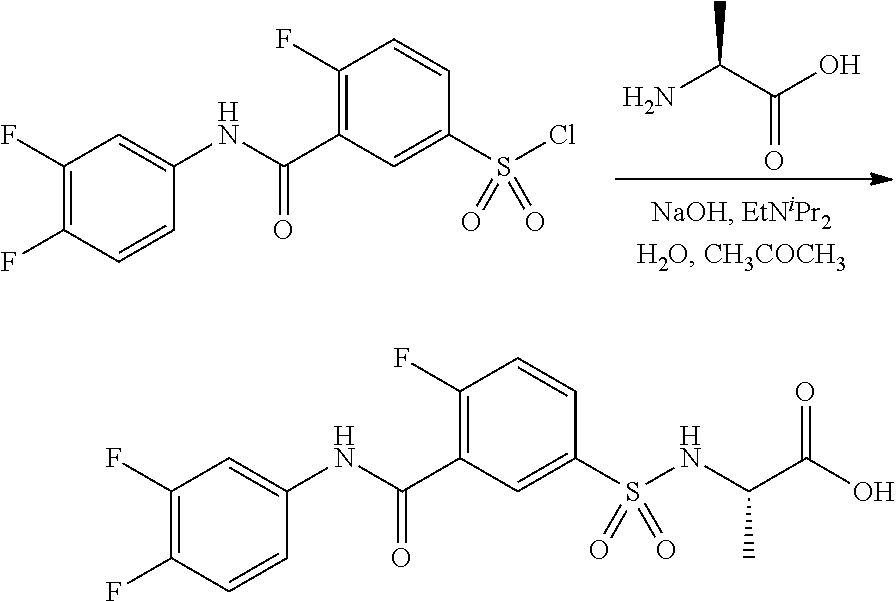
NC(C(O)=O)C.C1(F)=C(F)C=CC(NC(C2=C(F)C=CC(S(Cl)(=O)=O)=C2)=O)=C1.C1(F)=C(F)C=CC(NC(C2=C(F)C=CC(S(NC(C(O)=O)C)(=O)=O)=C2)=O)=C1
